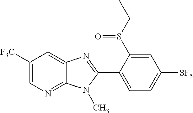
C1([F3C])=CN=C2C(=C1)N=C(C1=CC=C([SF5])C=C1S(CC)=O)N2C
